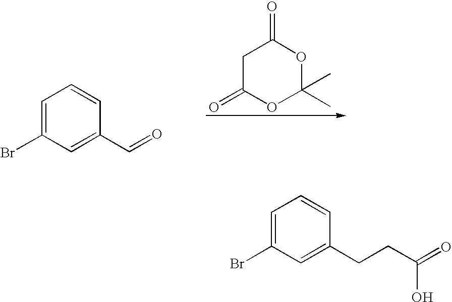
C1C(=O)OC(C)(C)OC1=O.C1=C(Br)C=C(C=O)C=C1.C1=C(Br)C=C(CCC(=O)O)C=C1
